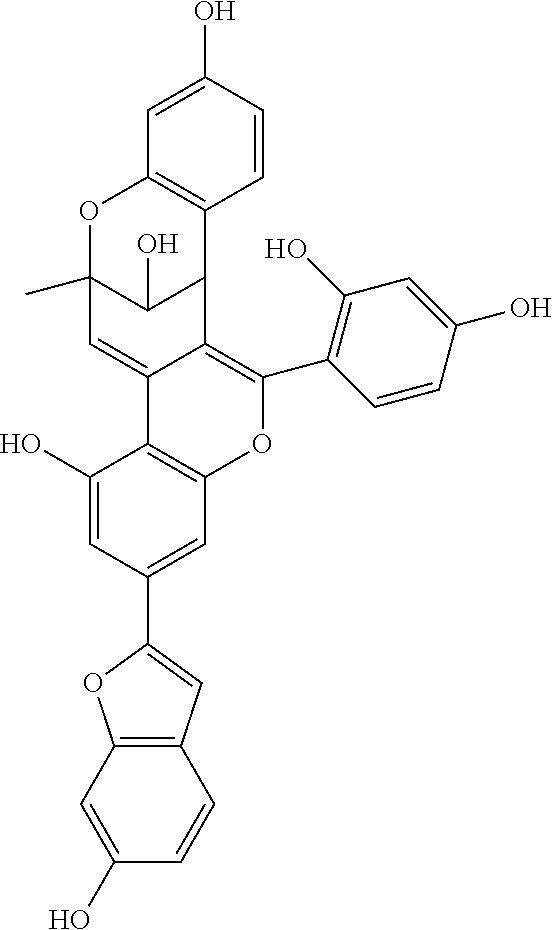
C12=C(C=C(O)C=C1)OC(C1=CC3=C(C(O)=C1)C1=CC4(C)C(O)C(C1=C(C1=C(O)C=C(O)C=C1)O3)C1=C(O4)C=C(O)C=C1)=C2
